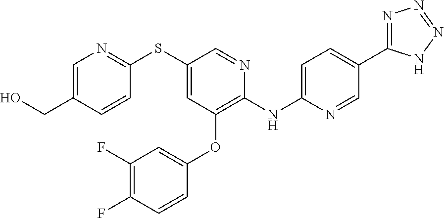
C1(SC2=NC=C(CO)C=C2)=CC(OC2=CC(F)=C(F)C=C2)=C(NC2=CC=C(C3=NN=NN3)C=N2)N=C1
